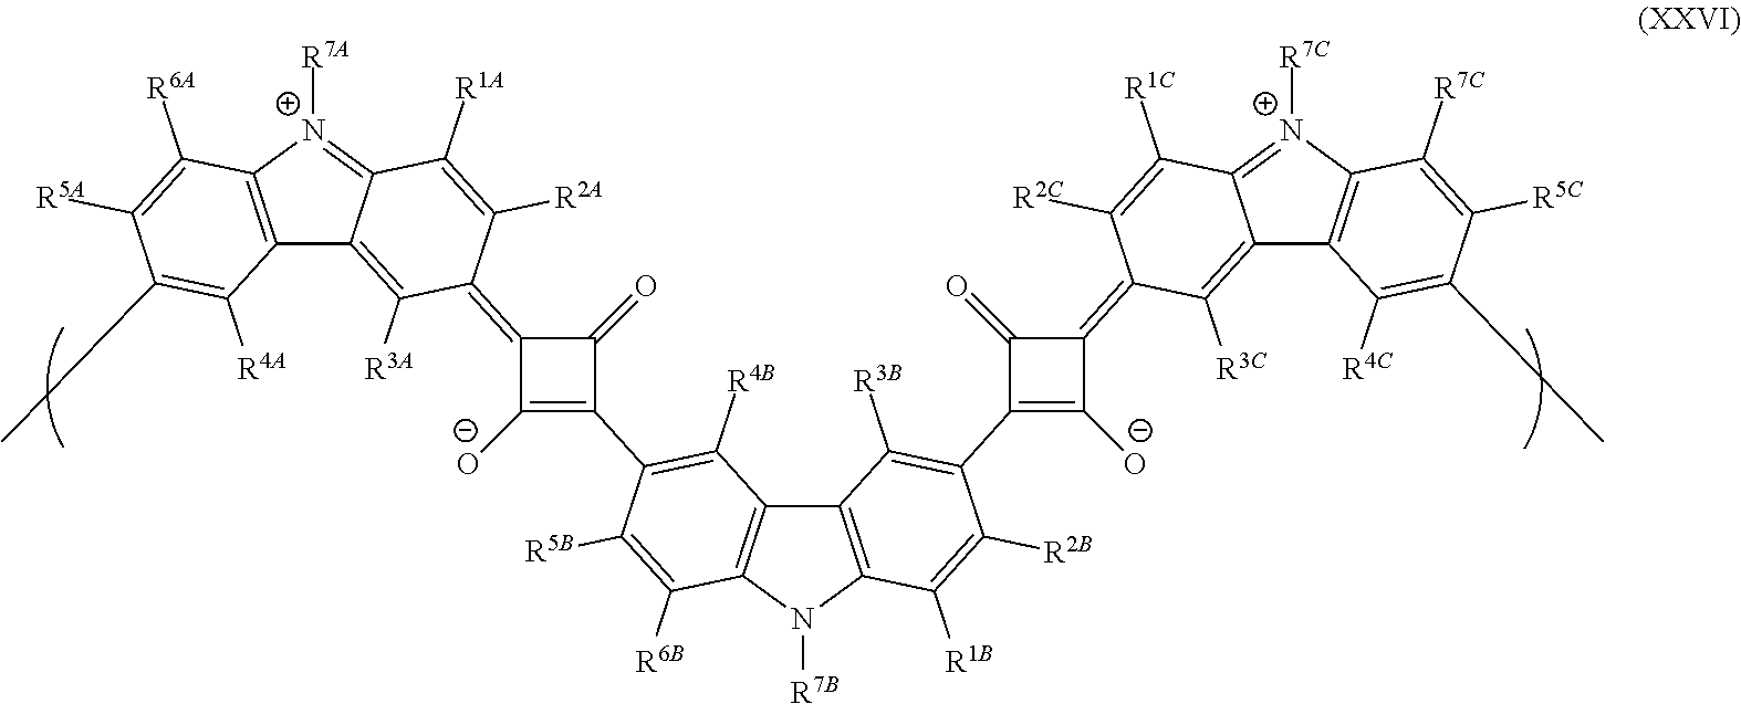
C12=C([N+]([R7A])=C3C1=C([R3A])C(=C1C([O-])=C(C4=C([R4B])C5=C(N([R7B])C6=C5C([R3B])=C(C5=C([O-])C(=C7C([R2C])=C([R1C])C8=[N+]([R7C])C9=C(C8=C7[R3C])C([R4C])=C(C)C([R5C])=C9[R7C])C5=O)C([R2B])=C6[R1B])C([R6B])=C4[R5B])C1=O)C([R2A])=C3[R1A])C([R6A])=C([R5A])C(C)=C2[R4A]
